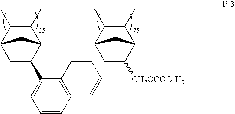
C1(C)C(C)C2CC(C3=CC=CC4=C3C=CC=C4)C1C2.C1(C)C(C)C2CC([CH2OCOC3H7])C1C2
